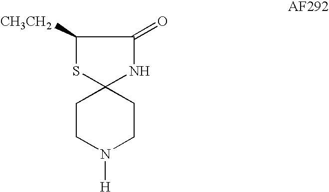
C1CN([H])CCC12SC([CH3CH2])C(=O)N2
